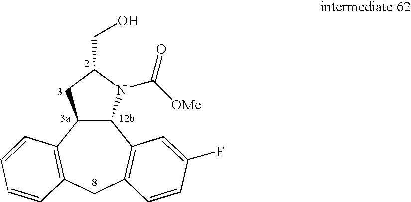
C12C(C3=C(CC4=C1C=C(F)C=C4)C=CC=C3)CC(CO)N2C([OMe])=O
